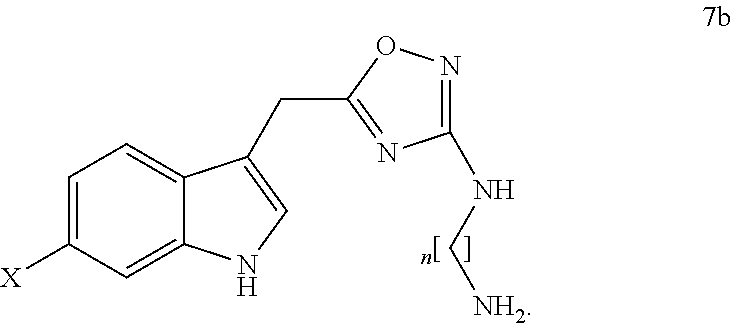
C1=C([X])C=C2C(=C1)C(CC1=NC(NC[NH2])=NO1)=CN2
